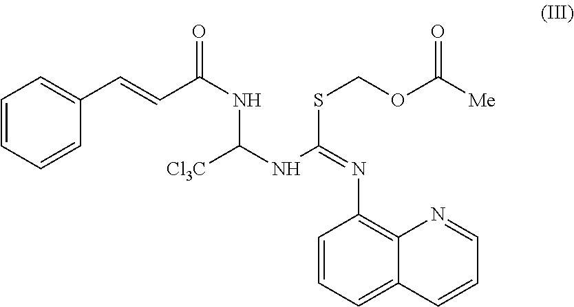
C1(N=C(NC(NC(C=CC2=CC=CC=C2)=O)[Cl3C])SCOC([Me])=O)=C2C(=CC=C1)C=CC=N2
